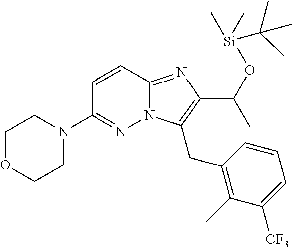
N12C(=NC(C(O[Si](C(C)(C)C)(C)C)C)=C1CC1=C(C)C([CF3])=CC=C1)C=CC(N1CCOCC1)=N2
